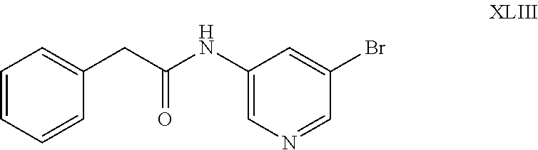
C1=CC=CC(CC(NC2=CN=CC(Br)=C2)=O)=C1
